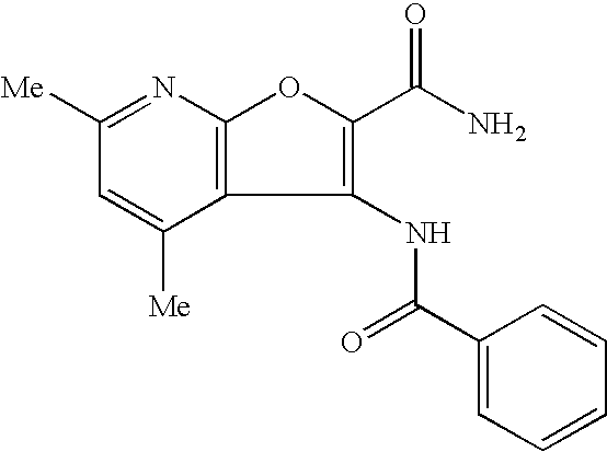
C12=C(N=C([Me])C=C1[Me])OC(C(N)=O)=C2NC(=O)C1=CC=CC=C1
